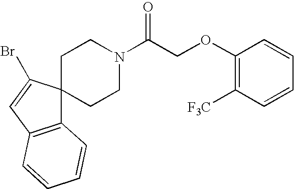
C12=C(C=C(Br)C13CCN(C(COC1=C([F3C])C=CC=C1)=O)CC3)C=CC=C2
